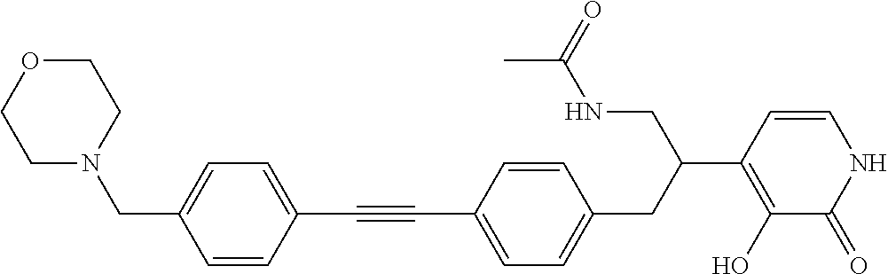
C1(C#CC2=CC=C(CC(CNC(C)=O)C3=C(O)C(=O)NC=C3)C=C2)=CC=C(CN2CCOCC2)C=C1
